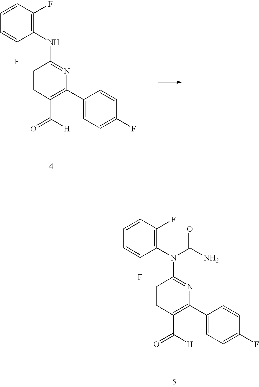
C1=CC(C(=O)[H])=C(C2=CC=C(F)C=C2)N=C1NC1=C(F)C=CC=C1F.C1=CC(C(=O)[H])=C(C2=CC=C(F)C=C2)N=C1N(C1=C(F)C=CC=C1F)C(N)=O
